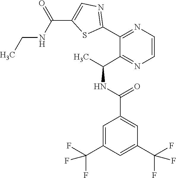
C(NC(C)C1=NC=CN=C1C1=NC=C(C(NCC)=O)S1)(C1=CC(C(F)(F)F)=CC(C(F)(F)F)=C1)=O
